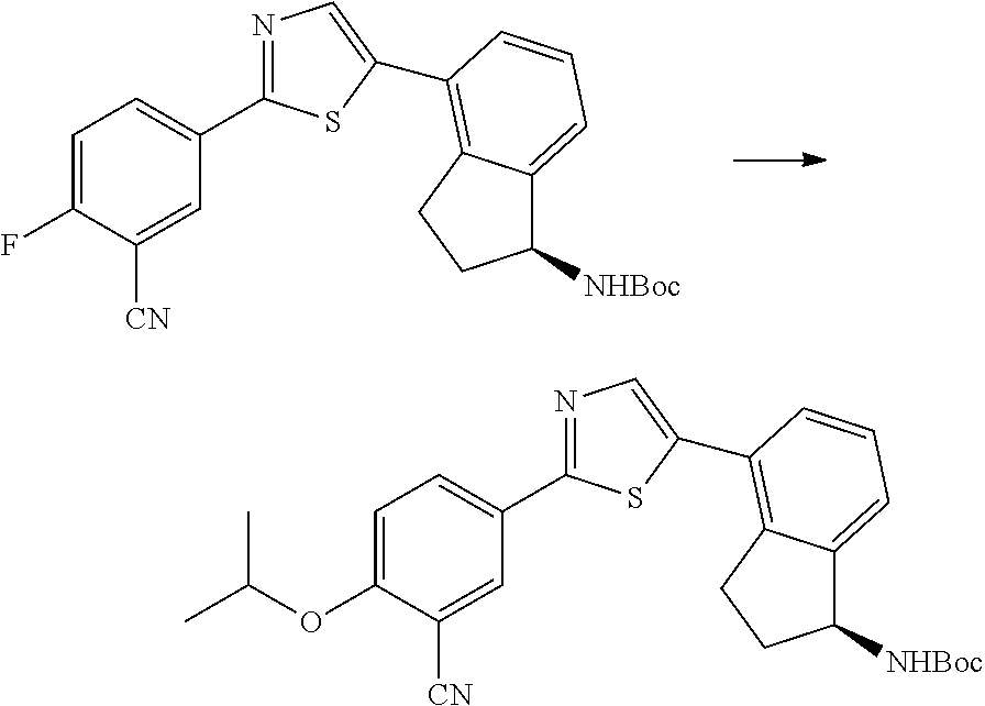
C1=C(F)C([CN])=CC(C2=NC=C(C3=C4C(=CC=C3)C([NHBoc])CC4)S2)=C1.C1=C(OC(C)C)C([CN])=CC(C2=NC=C(C3=C4C(=CC=C3)C([NHBoc])CC4)S2)=C1
